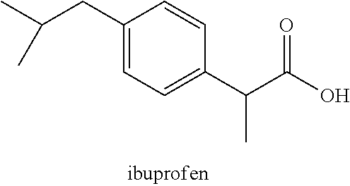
C1(CC(C)C)=CC=C(C(C(O)=O)C)C=C1
